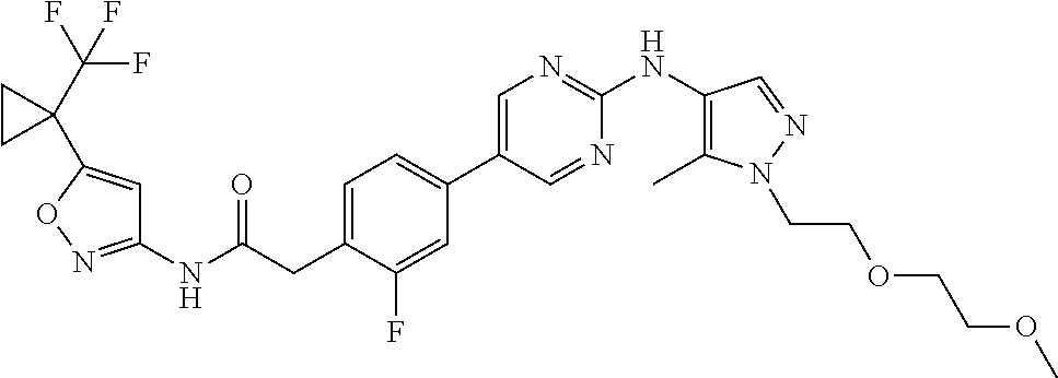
C1(NC(=O)CC2=CC=C(C3=CN=C(NC4=C(C)N(CCOCCOC)N=C4)N=C3)C=C2F)=NOC(C2(C(F)(F)F)CC2)=C1
